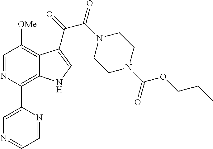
C1=NC(C2=CN=CC=N2)=C2C(=C1[OMe])C(C(=O)C(N1CCN(C(OCCC)=O)CC1)=O)=CN2
